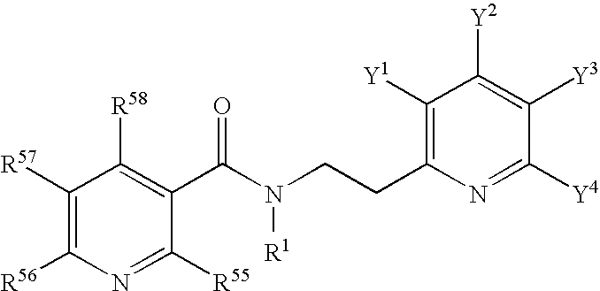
C1([R57])=C([R56])N=C([R55])C(C(N(CCC2=C([Y1])C([Y2])=C([Y3])C([Y4])=N2)[R1])=O)=C1[R58]
